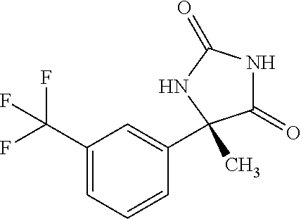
C1(C(F)(F)F)=CC=CC(C2(C)C(=O)NC(=O)N2)=C1
